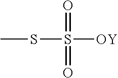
CSS([OY])(=O)=O
